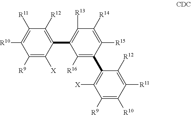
C1([R9])=C([X])C(C2=C([R13])C([R14])=C([R15])C(C3=C([X])C([R9])=C([R10])C([R11])=C3[R12])=C2[R16])=C([R12])C([R11])=C1[R10]
